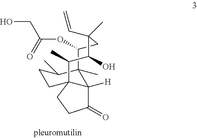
C1(=O)CCC23CCC(C)C(C)(C12[H])C(OC(CO)=O)CC(C=C)(C)C(O)C3C
